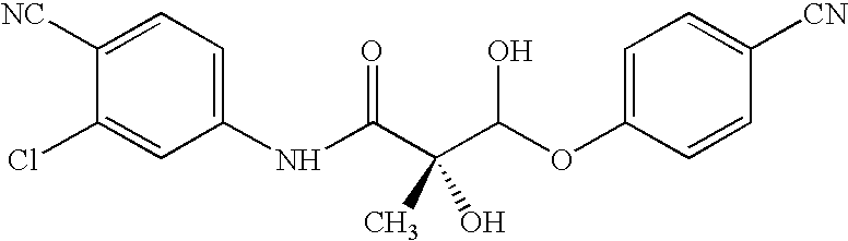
C(C(OC1=CC=C([CN])C=C1)O)(C)(O)C(=O)NC1=CC=C([NC])C(Cl)=C1
